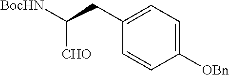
C1(CC([BocHN])[CHO])=CC=C([OBn])C=C1
